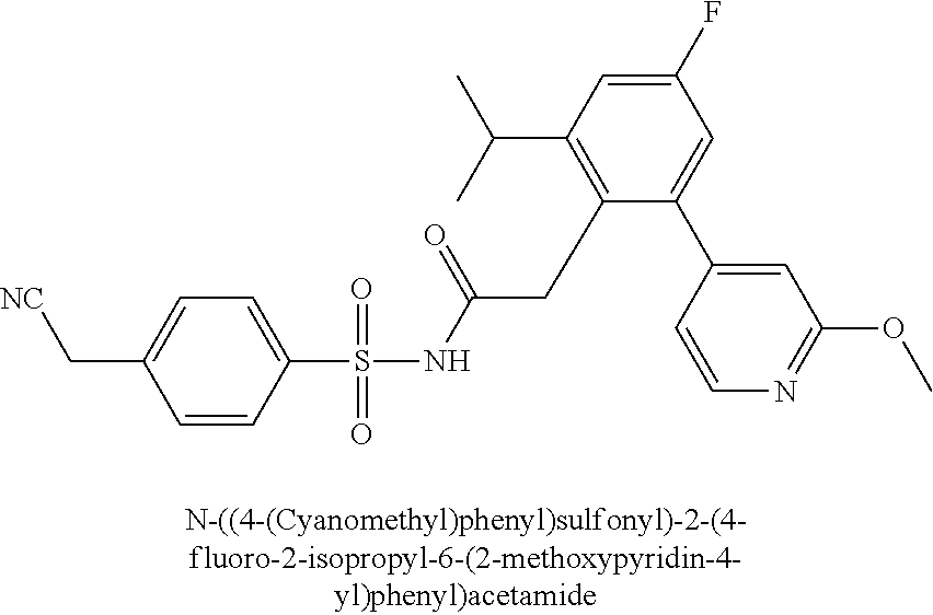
[NC]CC1=CC=C(S(NC(CC2=C(C(C)C)C=C(F)C=C2C2=CC(OC)=NC=C2)=O)(=O)=O)C=C1
